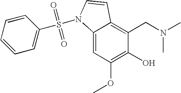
C1(O)=C(OC)C=C2C(=C1CN(C)C)C=CN2S(=O)(=O)C1=CC=CC=C1
